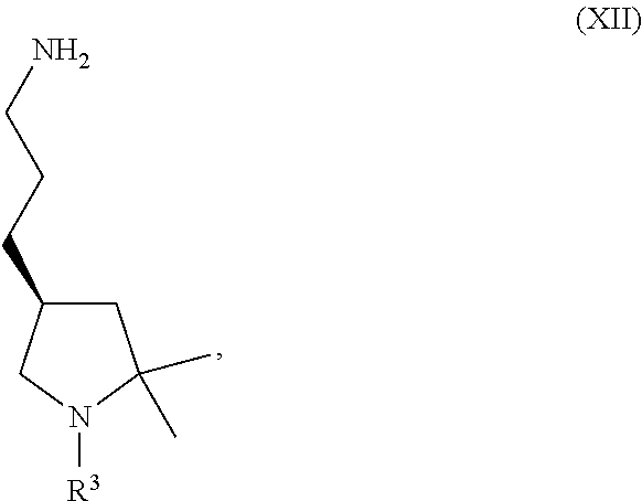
C1(CCCN)CC(C)(C)N([R3])C1
